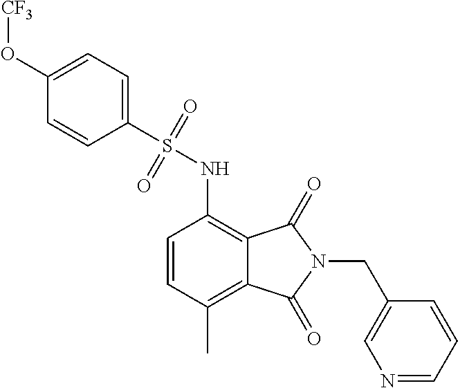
C1=CC(C)=C2C(=C1NS(C1=CC=C(O[CF3])C=C1)(=O)=O)C(=O)N(CC1=CN=CC=C1)C2=O
